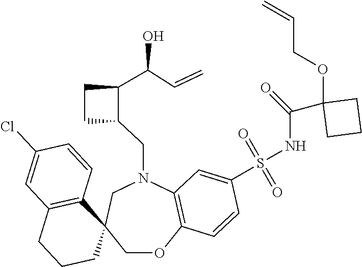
S(NC(=O)C1(OCC=C)CCC1)(=O)(=O)C1=CC2=C(OCC3(CN2CC2C(C(C=C)O)CC2)C2=C(CCC3)C=C(Cl)C=C2)C=C1
